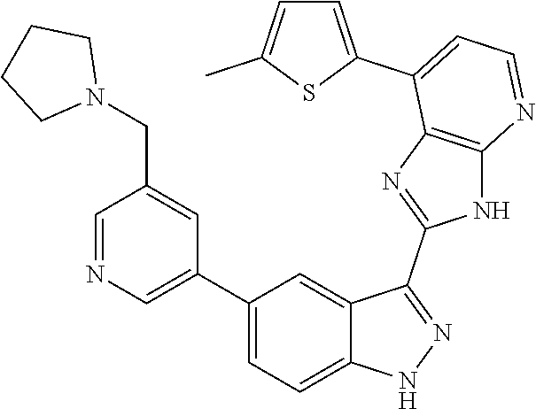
C1=NC=C(C2=CC=C3C(=C2)C(C2=NC4=C(N2)N=CC=C4C2=CC=C(C)S2)=NN3)C=C1CN1CCCC1
